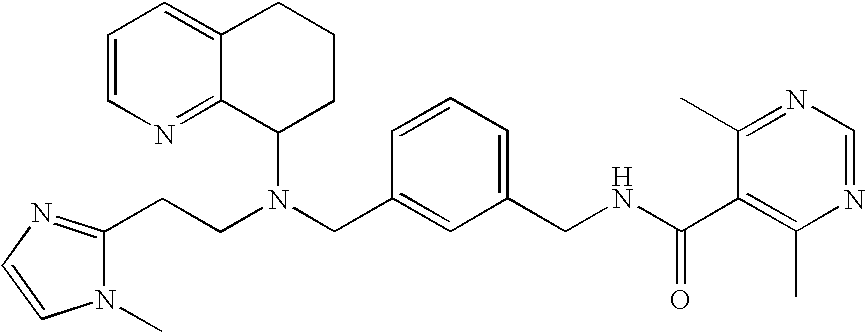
N(CC1=CC(CNC(C2=C(C)N=CN=C2C)=O)=CC=C1)(C1CCCC2=CC=CN=C12)CCC1=NC=CN1C
